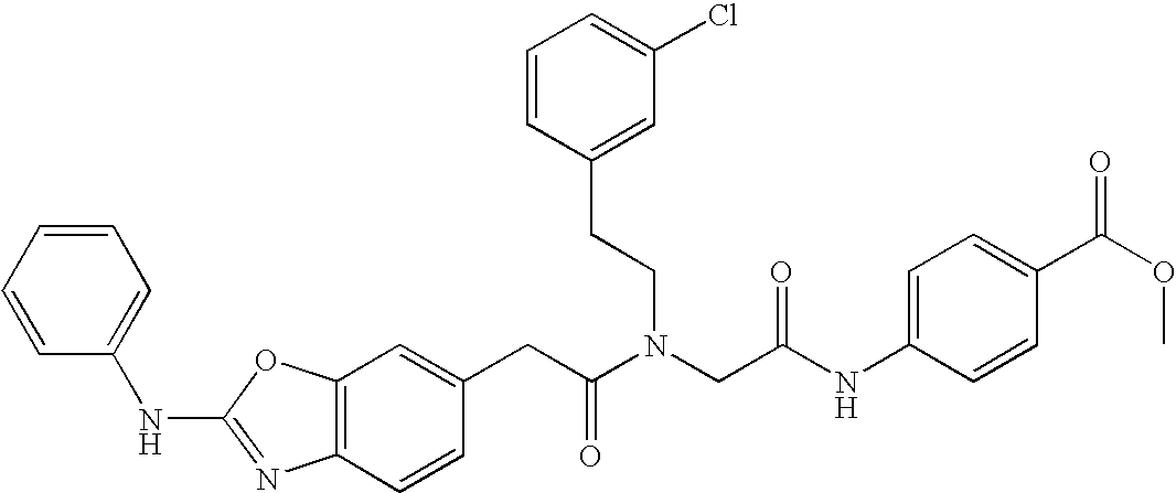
C1=C(CC(N(CC(NC2=CC=C(C(OC)=O)C=C2)=O)CCC2=CC(Cl)=CC=C2)=O)C=CC2=C1OC(NC1=CC=CC=C1)=N2
